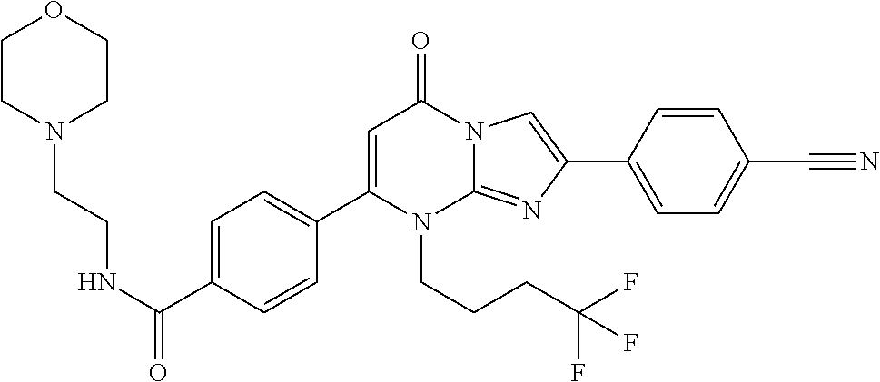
N(C(=O)C1=CC=C(C2=CC(=O)N3C(=NC(C4=CC=C(C#N)C=C4)=C3)N2CCCC(F)(F)F)C=C1)CCN1CCOCC1
